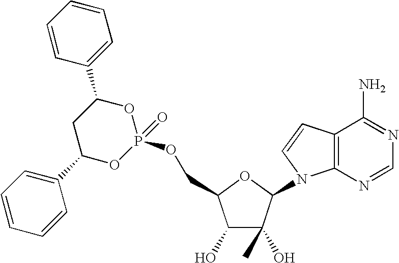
C1(O)C(O)(C)C(N2C3=C(C=C2)C(N)=NC=N3)OC1COP1(=O)OC(C2=CC=CC=C2)CC(C2=CC=CC=C2)O1
